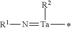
[R1]N=[Ta]([R2])C
